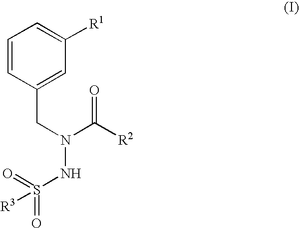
C1=CC(CN(C(=O)[R2])NS(=O)([R3])=O)=CC([R1])=C1
